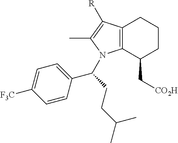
[R]C1=C(C)N(C(C2=CC=C([F3C])C=C2)CCC(C)C)C2=C1CCCC2C[CO2H]
